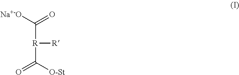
[R](C([Na+-O])=O)([R])C([O-St])=O
